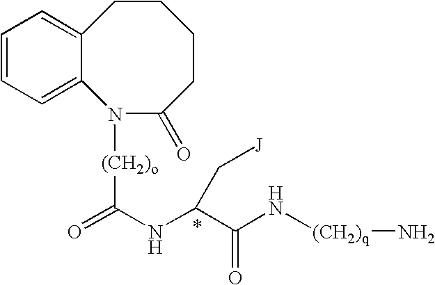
C1=CC=C2C(=C1)CCCCC(=O)N2[(CH2)o]C(=O)NC(C(N[(CH2)q]N)=O)C[J]
